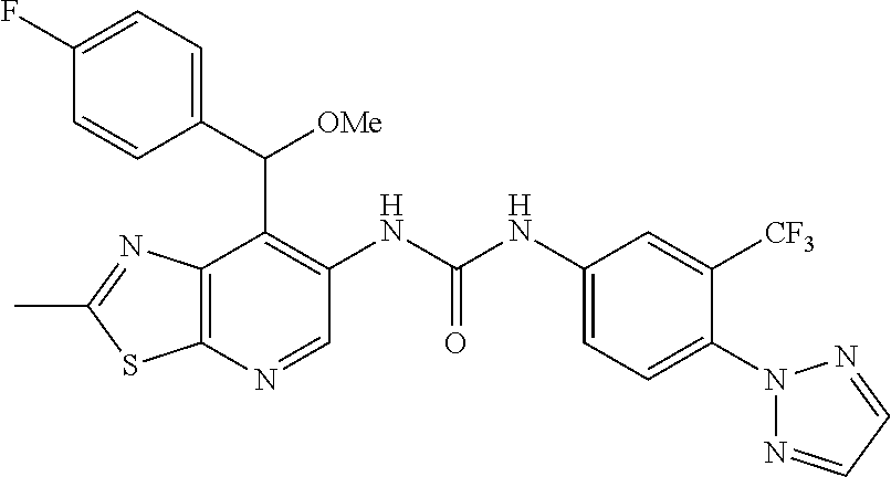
C1=NN(C2=CC=C(NC(NC3=C(C(C4=CC=C(F)C=C4)[OMe])C4=C(SC(C)=N4)N=C3)=O)C=C2[CF3])N=C1
